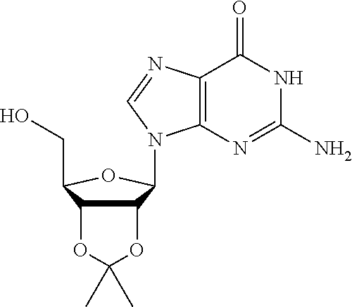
C12=C(N=C(N)NC1=O)N(C1C3C(C(CO)O1)OC(C)(C)O3)C=N2
